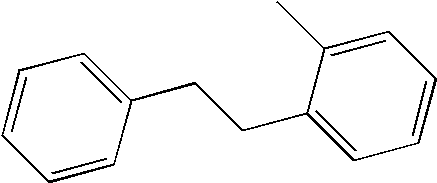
C1=CC(CCC2=CC=CC=C2C)=CC=C1
